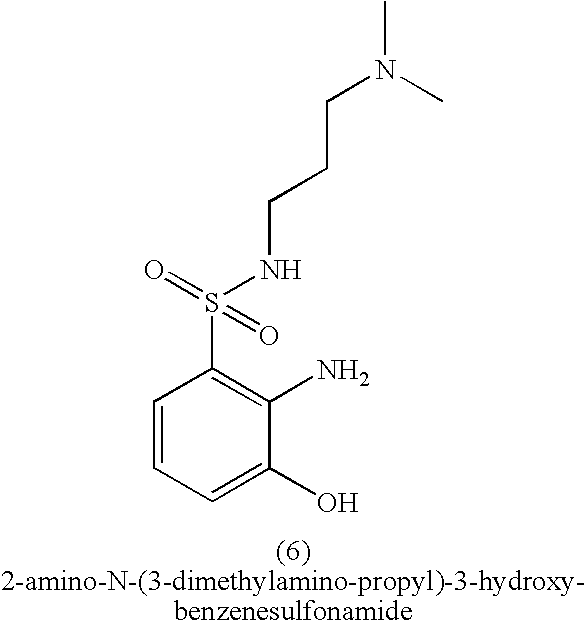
C1=CC=C(O)C(N)=C1S(=O)(NCCCN(C)C)=O
